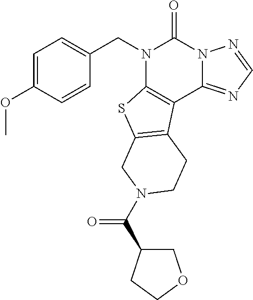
C1=CC(OC)=CC=C1CN1C2=C(C3=NC=NN3C1=O)C1=C(S2)CN(C(C2COCC2)=O)CC1
